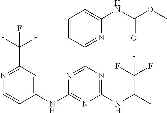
C1(NC2=NC(NC(C)C(F)(F)F)=NC(C3=NC(NC(OC)=O)=CC=C3)=N2)=CC(C(F)(F)F)=NC=C1
